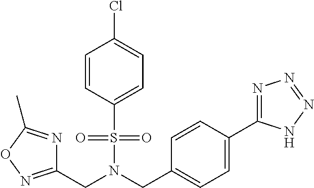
C1=CC(S(=O)(=O)N(CC2=CC=C(C3=NN=NN3)C=C2)CC2=NOC(C)=N2)=CC=C1Cl
